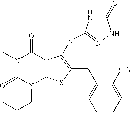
N1(C)C(=O)N(CC(C)C)C2=C(C1=O)C(SC1=NNC(=O)N1)=C(CC1=CC=CC=C1[CF3])S2
